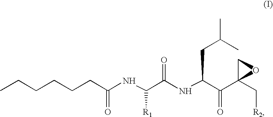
CCCCCCC(NC(C(NC(C(C1(C[R2])OC1)=O)CC(C)C)=O)[R1])=O
